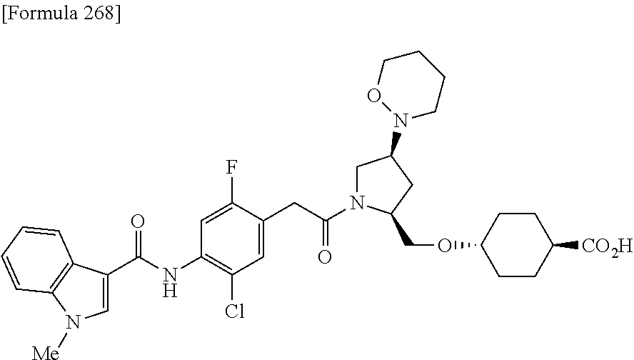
C1=C(C(=O)NC2=C(Cl)C=C(CC(=O)N3CC(N4CCCCO4)CC3COC3CCC([CO2H])CC3)C(F)=C2)C2=C(C=CC=C2)N1[Me]
